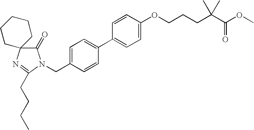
C1=C(CN2C(=O)C3(N=C2CCCC)CCCCC3)C=CC(C2=CC=C(OCCCC(C(OC)=O)(C)C)C=C2)=C1
